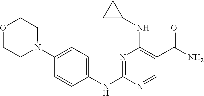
N1=C(NC2=CC=C(N3CCOCC3)C=C2)N=CC(C(N)=O)=C1NC1CC1
